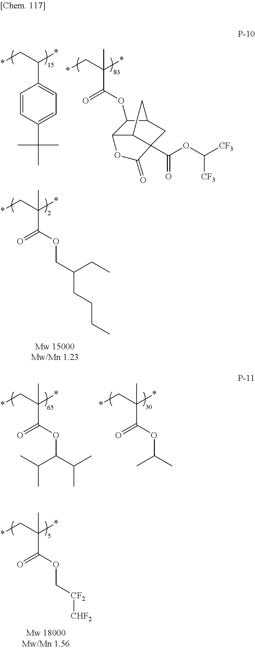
O=C(OCC(CCCC)CC)C(C*)(*)C.O=C(OC[CF2][CHF2])C(C*)(*)C.C1=CC(C(C)(C)C)=CC=C1C(C*)*.O=C(OC1C2C3C(C(OC([CF3])[CF3])=O)(CC1C3)C(=O)O2)C(C*)(*)C.O=C(OC(C(C)C)C(C)C)C(C*)(*)C.O=C(OC(C)C)C(C*)(*)C
